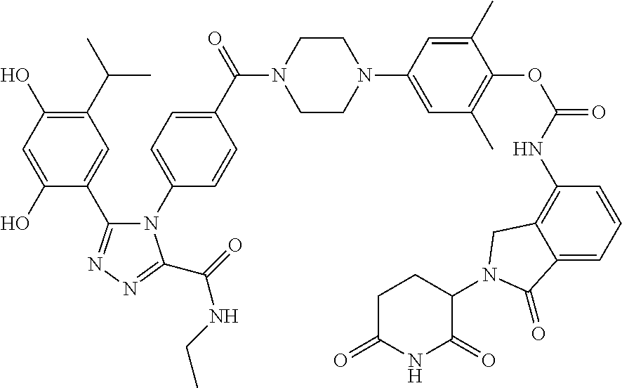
C1(C(C)C)=C(O)C=C(O)C(C2=NN=C(C(NCC)=O)N2C2=CC=C(C(=O)N3CCN(C4=CC(C)=C(OC(NC5=C6C(=CC=C5)C(=O)N(C5CCC(=O)NC5=O)C6)=O)C(C)=C4)CC3)C=C2)=C1
